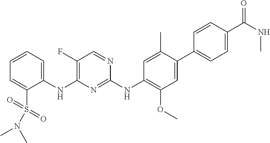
C1(NC2=C(F)C=NC(NC3=C(OC)C=C(C4=CC=C(C(NC)=O)C=C4)C(C)=C3)=N2)=CC=CC=C1S(=O)(=O)N(C)C
